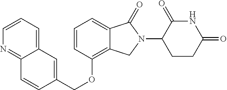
C1=CC(OCC2=CC3=CC=CN=C3C=C2)=C2C(=C1)C(=O)N(C1CCC(=O)NC1=O)C2
